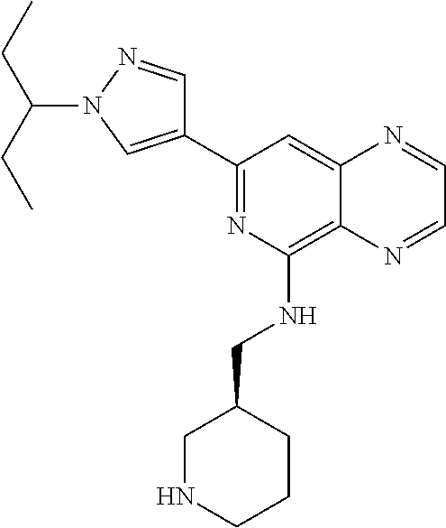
C1(C2=NC(NCC3CNCCC3)=C3C(=C2)N=CC=N3)=CN(C(CC)CC)N=C1
